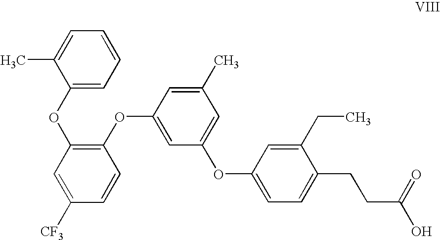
C1=C(OC2=C(OC3=CC(OC4=CC=C(CCC(O)=O)C(CC)=C4)=CC(C)=C3)C=CC([CF3])=C2)C(C)=CC=C1
